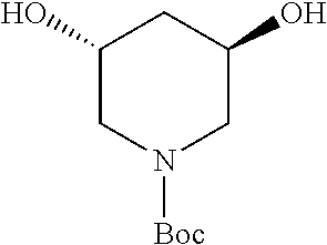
C1(O)CN([Boc])CC(O)C1
